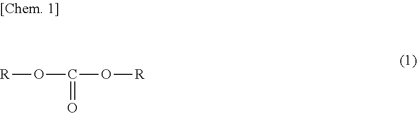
[R]OC(=O)O[R]
